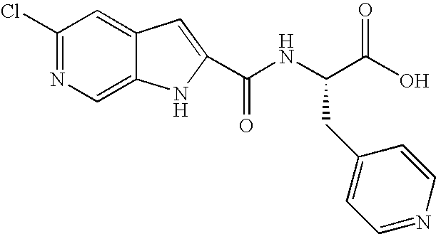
C1(Cl)=NC=C2C(=C1)C=C(C(NC(C(O)=O)CC1=CC=NC=C1)=O)N2
